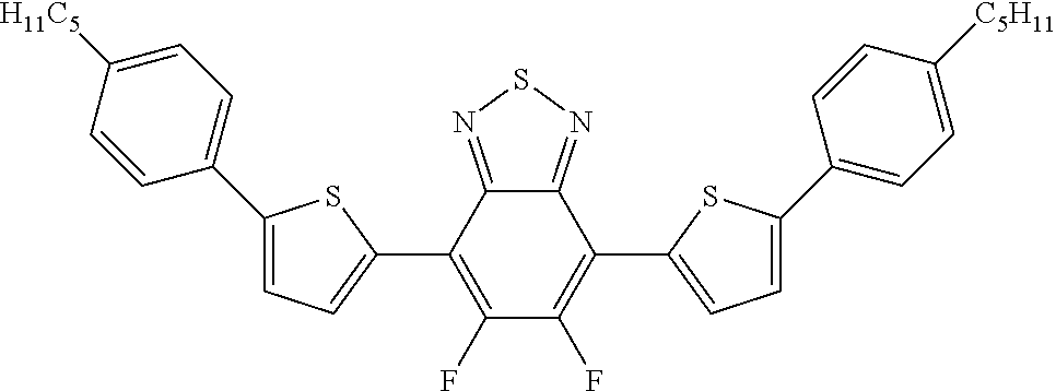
C1=C(C2=CC=C([C5H11])C=C2)SC(C2=C(F)C(F)=C(C3=CC=C(C4=CC=C([H11C5])C=C4)S3)C3=NSN=C32)=C1
